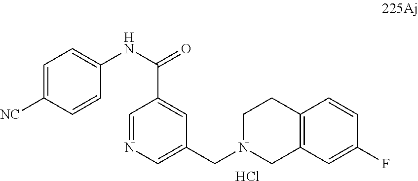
C1=C([NC])C=CC(NC(=O)C2=CC(CN3CC4=C(CC3)C=CC(F)=C4)=CN=C2)=C1.Cl
